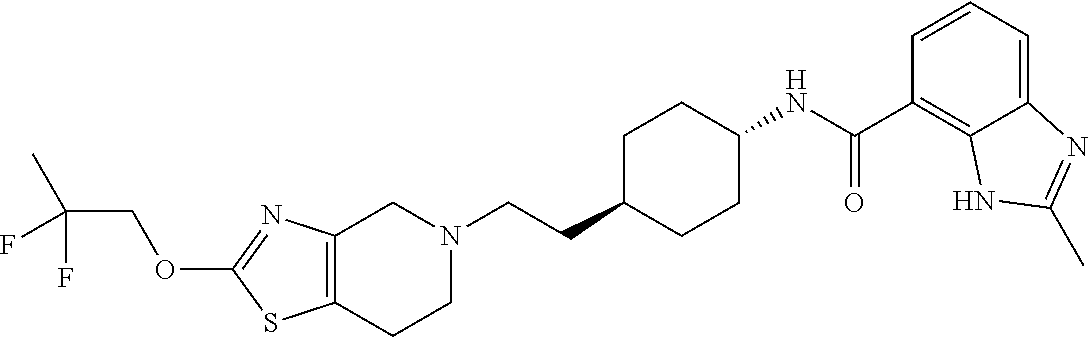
C12=C(CCN(CCC3CCC(NC(C4=C5C(=CC=C4)N=C(C)N5)=O)CC3)C1)SC(OCC(C)(F)F)=N2
